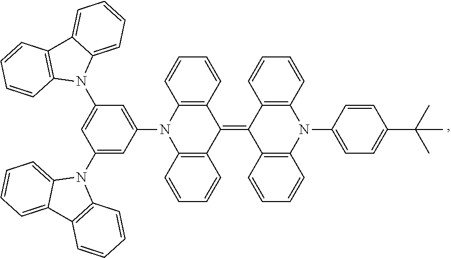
C1(N2C3=CC=CC=C3C3=C2C=CC=C3)=CC(N2C3=C(C(=C4C5=C(N(C6=CC=C(C(C)(C)C)C=C6)C6=C4C=CC=C6)C=CC=C5)C4=C2C=CC=C4)C=CC=C3)=CC(N2C3=CC=CC=C3C3=C2C=CC=C3)=C1
